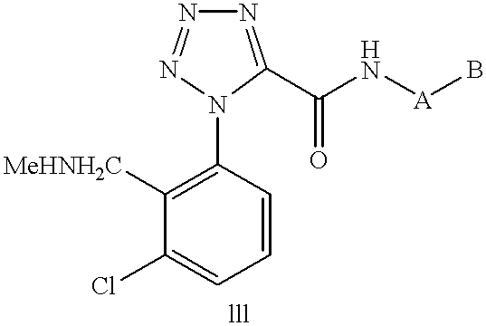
C1=CC(N2C(C(N[A]B)=O)=NN=N2)=C([MeHNH2C])C(Cl)=C1
